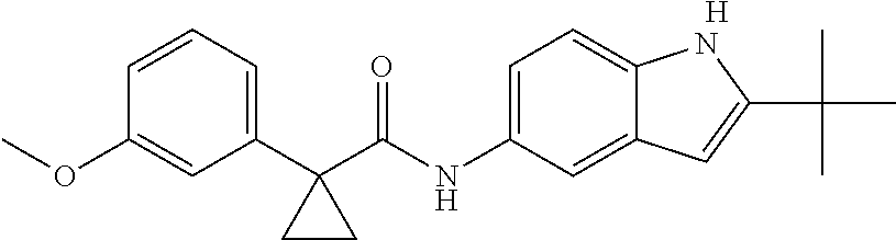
C1(C2(C(NC3=CC=C4C(=C3)C=C(C(C)(C)C)N4)=O)CC2)=CC=CC(OC)=C1.[H]
